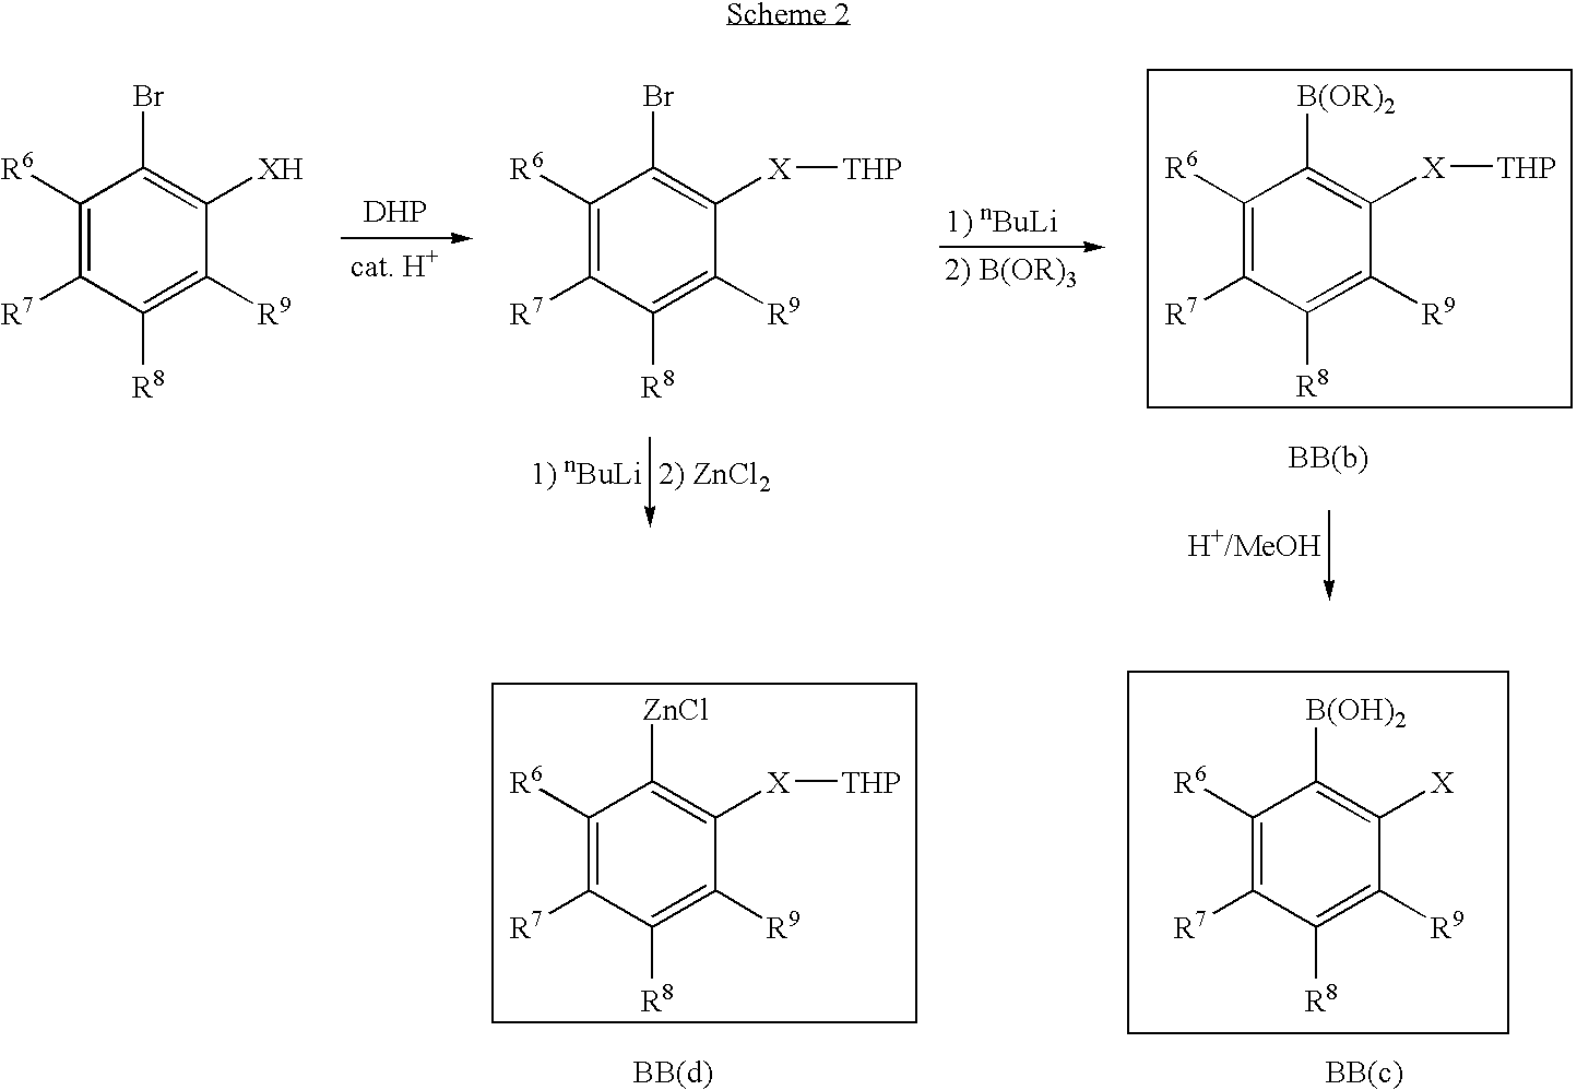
C1([R6])=C([R7])C([R8])=C([R9])C([XH])=C1Br.[DHP].C1([R6])=C([R7])C([R8])=C([R9])C([X][THP])=C1Br.C1([R6])=C([R7])C([R8])=C([R9])C([X][THP])=C1[B(OR)2].C1([R6])=C([R7])C([R8])=C([R9])C([X][THP])=C1[ZnCl].C1([R6])=C([R7])C([R8])=C([R9])C([X])=C1[B(OH)2]
